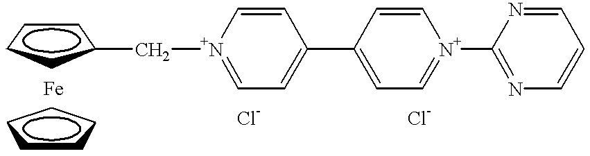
C1CCC(C[N+]2=CC=C(C3=CC=[N+](C4=NC=CC=N4)C=C3)C=C2)C1.C1CCCC1
